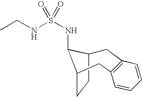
C1C2CCC(C2NS(NCC)(=O)=O)CC2=C1C=CC=C2
